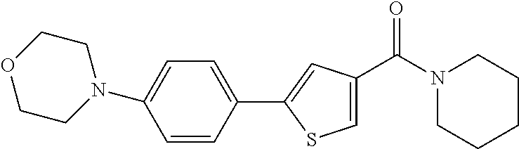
C1=CC(C2=CC(C(N3CCCCC3)=O)=CS2)=CC=C1N1CCOCC1
